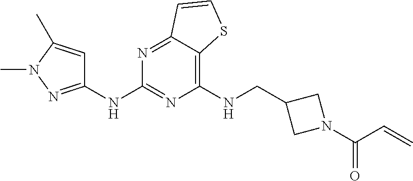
C1(NCC2CN(C(C=C)=O)C2)=C2C(=NC(NC3=NN(C)C(C)=C3)=N1)C=CS2
